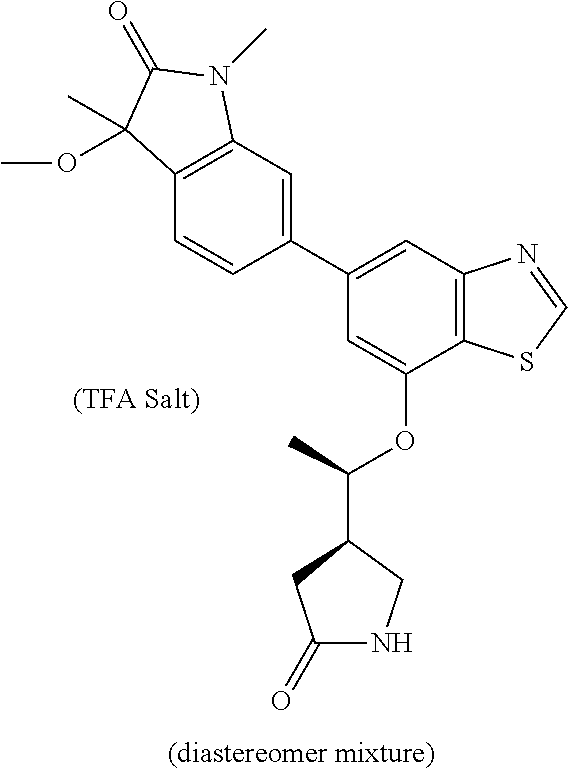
C1=C(OC(C2CC(=O)NC2)C)C2=C(C=C1C1=CC3=C(C=C1)C(C)(OC)C(=O)N3C)N=CS2
